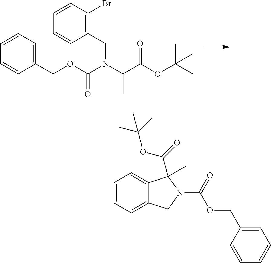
C1(CN(C(C(OC(C)(C)C)=O)C)C(OCC2=CC=CC=C2)=O)=C(Br)C=CC=C1.C1=CC=C2C(=C1)C(C(OC(C)(C)C)=O)(C)N(C(=O)OCC1=CC=CC=C1)C2
